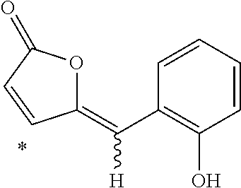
C1(=C(C2=C(O)C=CC=C2)[H])OC(=O)C=C1
